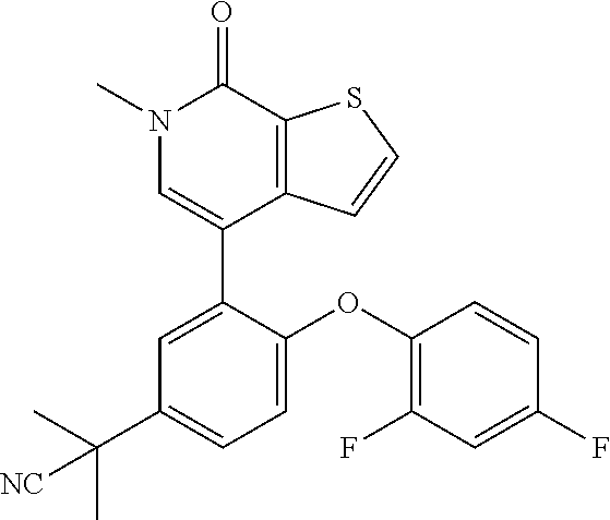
S1C=CC2=C1C(=O)N(C)C=C2C1=CC(C(C)(C)[NC])=CC=C1OC1=C(F)C=C(F)C=C1
